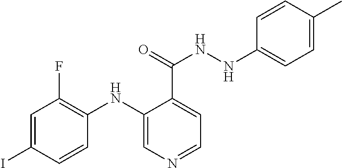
C1=C(I)C=CC(NC2=CN=CC=C2C(=O)NNC2=CC=C(C)C=C2)=C1F
